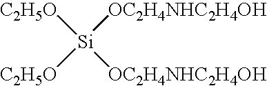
[C2H5O][Si]([OC2H4NHC2H4OH])([OC2H4NHC2H4OH])[C2H5O]
